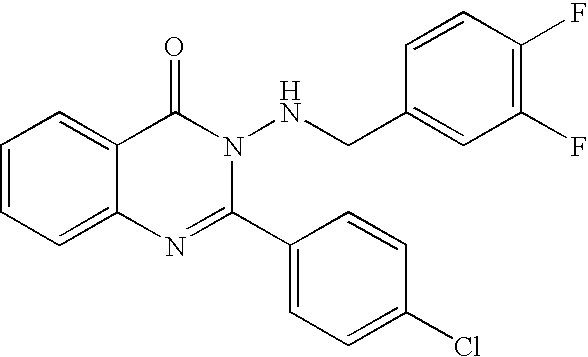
C1=CC=C2C(=C1)C(=O)N(NCC1=CC(F)=C(F)C=C1)C(C1=CC=C(Cl)C=C1)=N2
